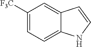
C1([F3C])=CC=C2C(=C1)C=CN2
